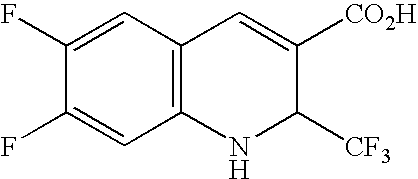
C1(F)=CC2=C(C=C1F)C=C([CO2H])C([CF3])N2
